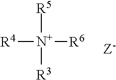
[R5][N+]([R4])([R6])[R3]
